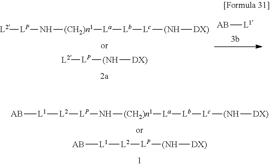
[L1]([L2][LP]N[(CH2)n1][La][Lb][Lc][(NH][DX)])[AB].[L1]([L2][LP][(NH][DX)])[AB].[AB][L1].[L2][LP]N[(CH2)n1][La][Lb][Lc][(NH][DX)].[L2][LP][(NH][DX)]
